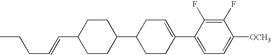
C1(F)=C(F)C(C2=CCC(C3CCC(C=CCCC)CC3)CC2)=CC=C1[OCH3]
